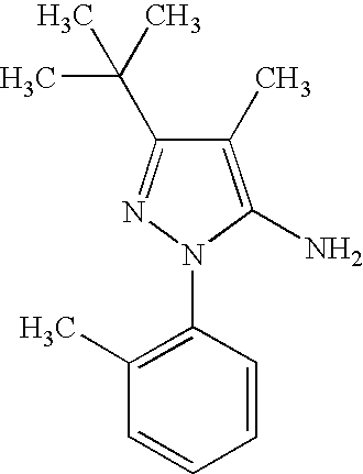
CC(C1=NN(C2=C(C)C=CC=C2)C(N)=C1C)(C)C
